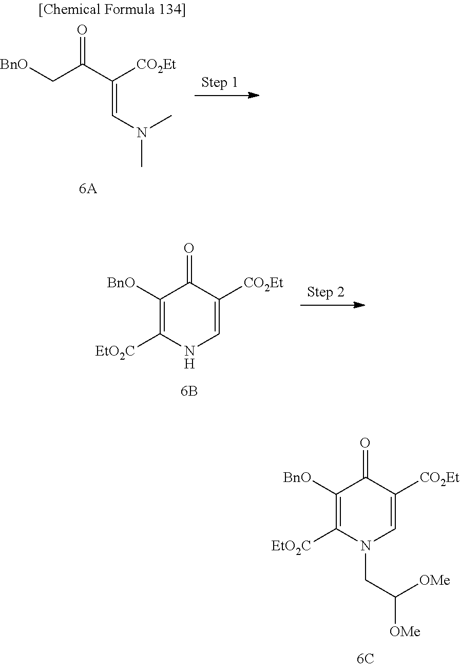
[BnO]C1=C([EtO2C])N(CC([OMe])[OMe])C=C([CO2Et])C1=O.[BnO]CC(C([CO2Et])=CN(C)C)=O.[BnO]C1=C([EtO2C])NC=C([CO2Et])C1=O
